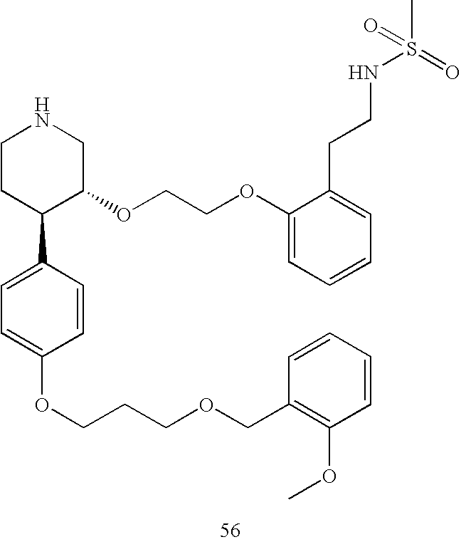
C1CC(C2=CC=C(OCCCOCC3=C(OC)C=CC=C3)C=C2)C(OCCOC2=CC=CC=C2CCNS(C)(=O)=O)CN1
